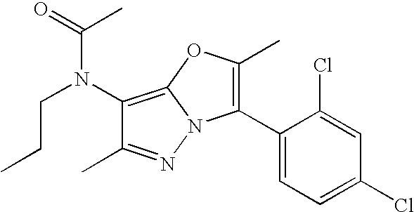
C1(N(C(C)=O)CCC)=C2N(N=C1C)C(C1=CC=C(Cl)C=C1Cl)=C(C)O2
